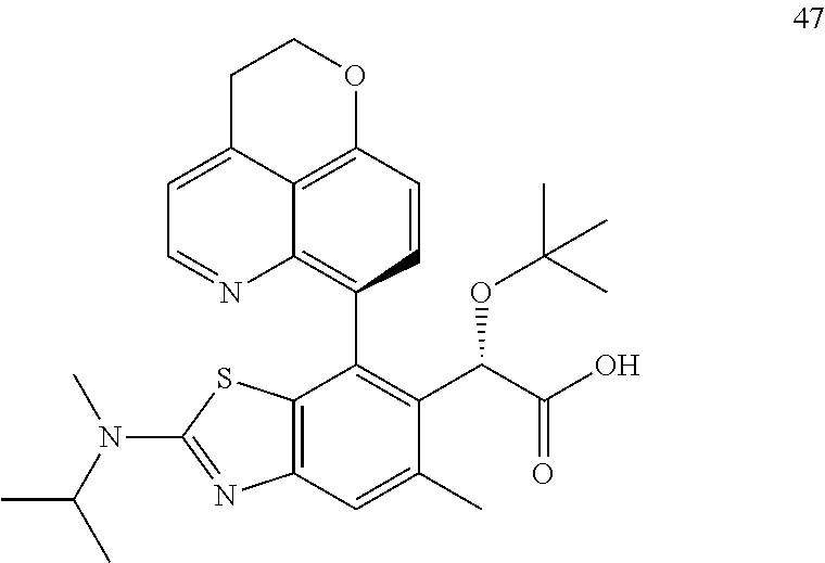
C1(C2=C(C(C(O)=O)OC(C)(C)C)C(C)=CC3=C2SC(N(C(C)C)C)=N3)=C2C3=C(C=C1)OCCC3=CC=N2
